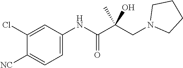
C1([NC])=CC=C(NC(C(CN2CCCC2)(C)O)=O)C=C1Cl
